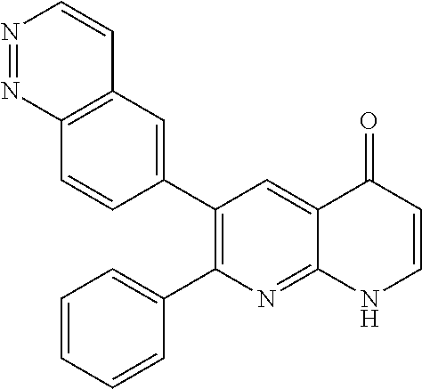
C12=C(C=C(C3=C(C4=CC=CC=C4)N=C4C(=C3)C(=O)C=CN4)C=C1)C=CN=N2
